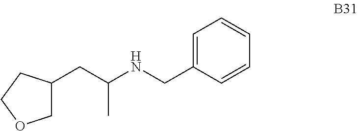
C1(CC(NCC2=CC=CC=C2)C)COCC1
